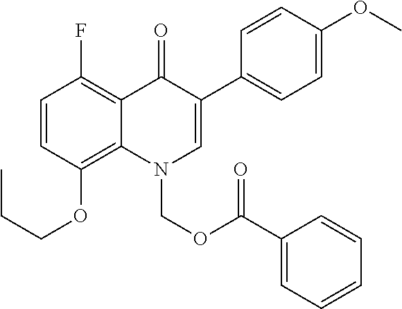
C1=CC(OCCC)=C2C(=C1F)C(=O)C(C1=CC=C(OC)C=C1)=CN2COC(=O)C1=CC=CC=C1
